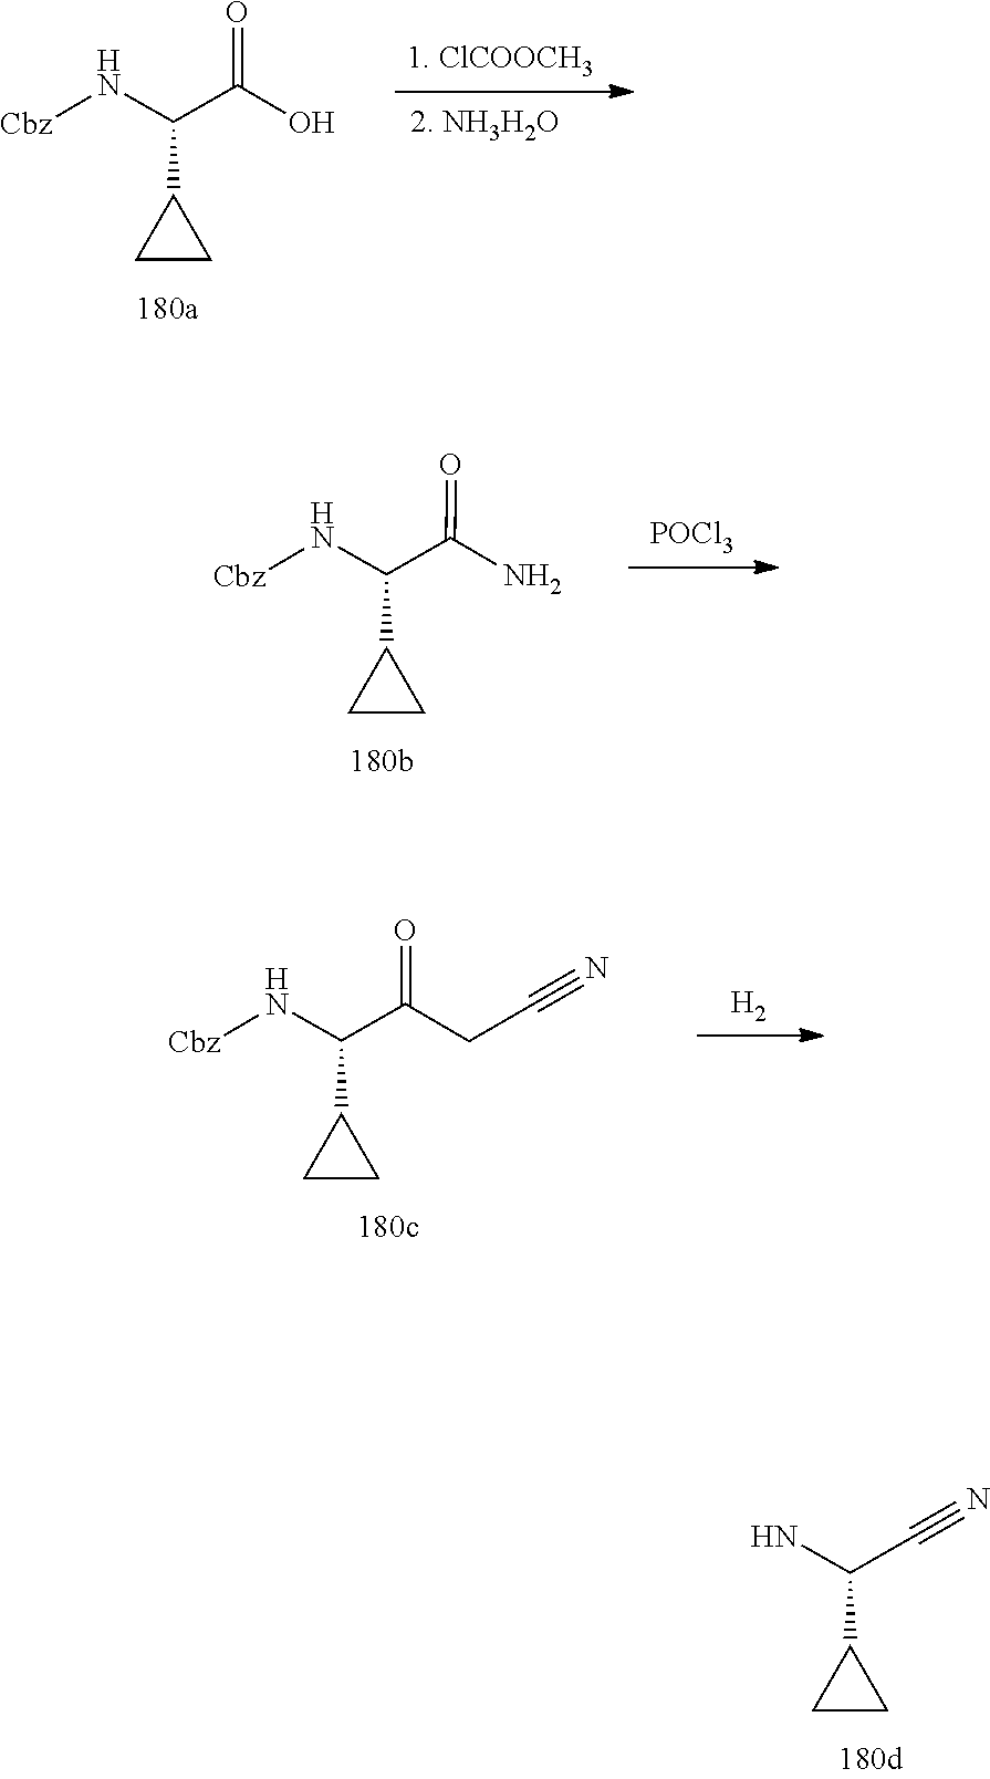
C(C(N[Cbz])C1CC1)(=O)O.C(C(N[Cbz])C1CC1)(=O)N.[POCl3].C(C(N[Cbz])C1CC1)(=O)CC#N.[H2].C(C(N)C1CC1)#N
